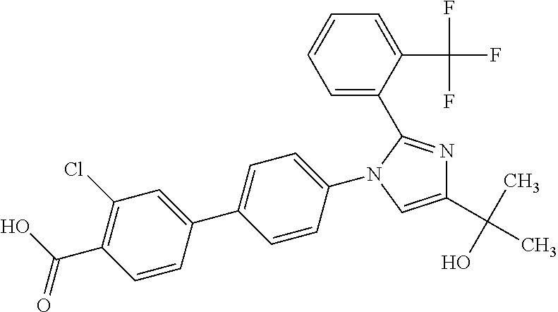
C1=CC(N2C(C3=CC=CC=C3C(F)(F)F)=NC(C(C)(O)C)=C2)=CC=C1C1=CC(Cl)=C(C(O)=O)C=C1
